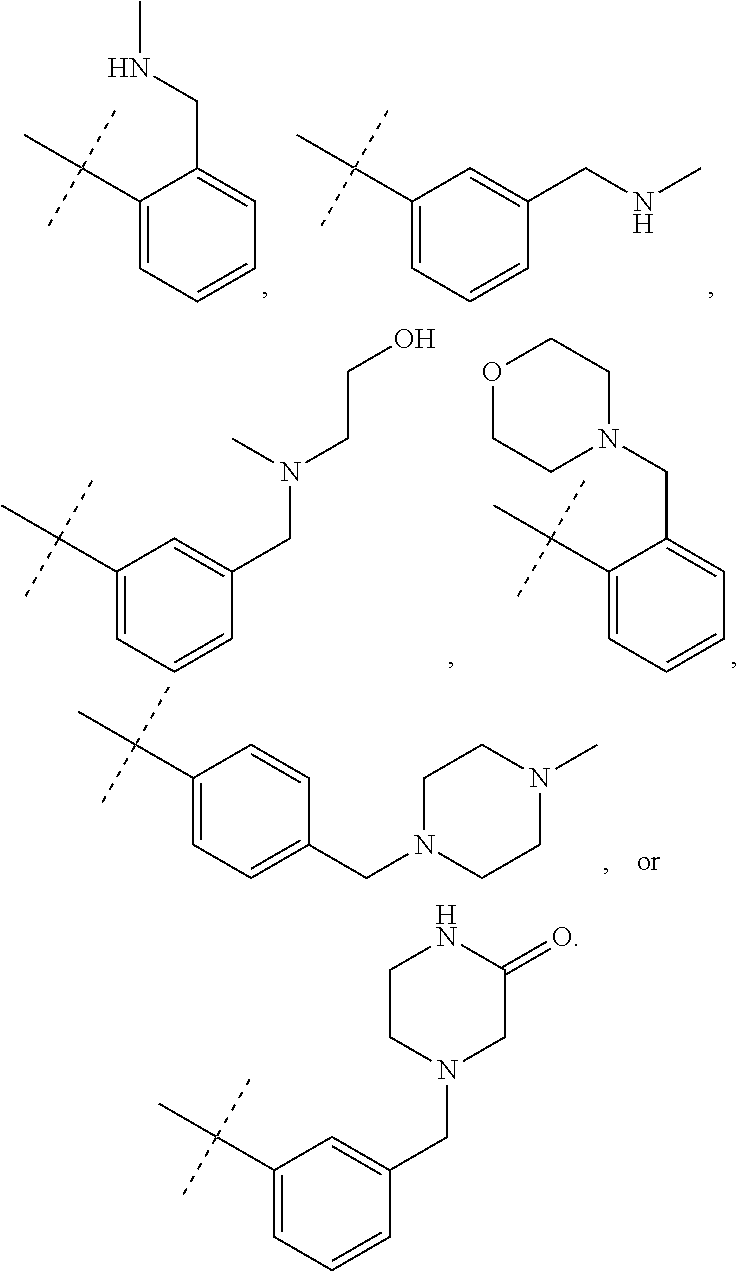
C1(C(C)(C)C)=CC=CC=C1CNC.C1(C(C)(C)C)=CC=CC(CNC)=C1.C1(C(C)(C)C)=CC=CC(CN(CCO)C)=C1.C1(C(C)(C)C)=CC=CC=C1CN1CCOCC1.C1(C(C)(C)C)=CC=C(CN2CCN(C)CC2)C=C1.C1(C(C)(C)C)=CC=CC(CN2CC(=O)NCC2)=C1
